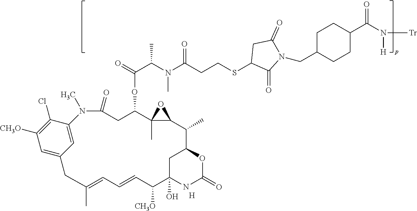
C1(Cl)=C([CH3O])C=C2C=C1N(C)C(=O)CC(OC(=O)C(C)N(C(CCSC1C(=O)N(CC3CCC(C(N([Tr])[H])=O)CC3)C(=O)C1)=O)C)C1(C)C(C(C)C3OC(=O)NC(O)(C([CH3O])C=CC=C(C)C2)C3)O1.[H]
